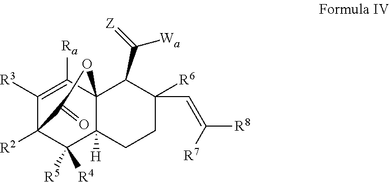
C1([R3])=C([Ra])C23C([H])(C([R5])([R4])C1([R2])C(=O)O2)CCC([R6])(C=C([R7])[R8])C3C([Wa])=[Z]
